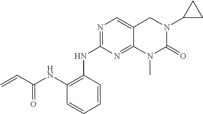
C1(NC(=O)C=C)=C(NC2=NC=C3C(=N2)N(C)C(=O)N(C2CC2)C3)C=CC=C1
